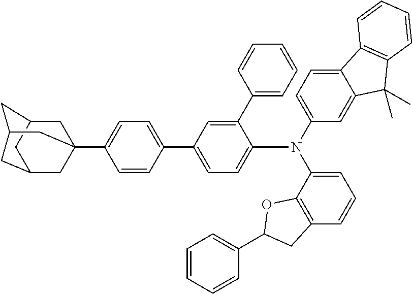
C1C2CC3CC1CC(C1=CC=C(C4=CC=C(N(C5=CC=C6C(=C5)C(C)(C)C5=C6C=CC=C5)C5=CC=CC6=C5OC(C5=CC=CC=C5)C6)C(C5=CC=CC=C5)=C4)C=C1)(C3)C2
